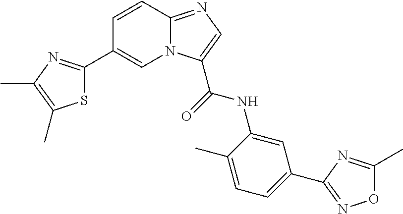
N12C(=NC=C1C(=O)NC1=CC(C3=NOC(C)=N3)=CC=C1C)C=CC(C1=NC(C)=C(C)S1)=C2
